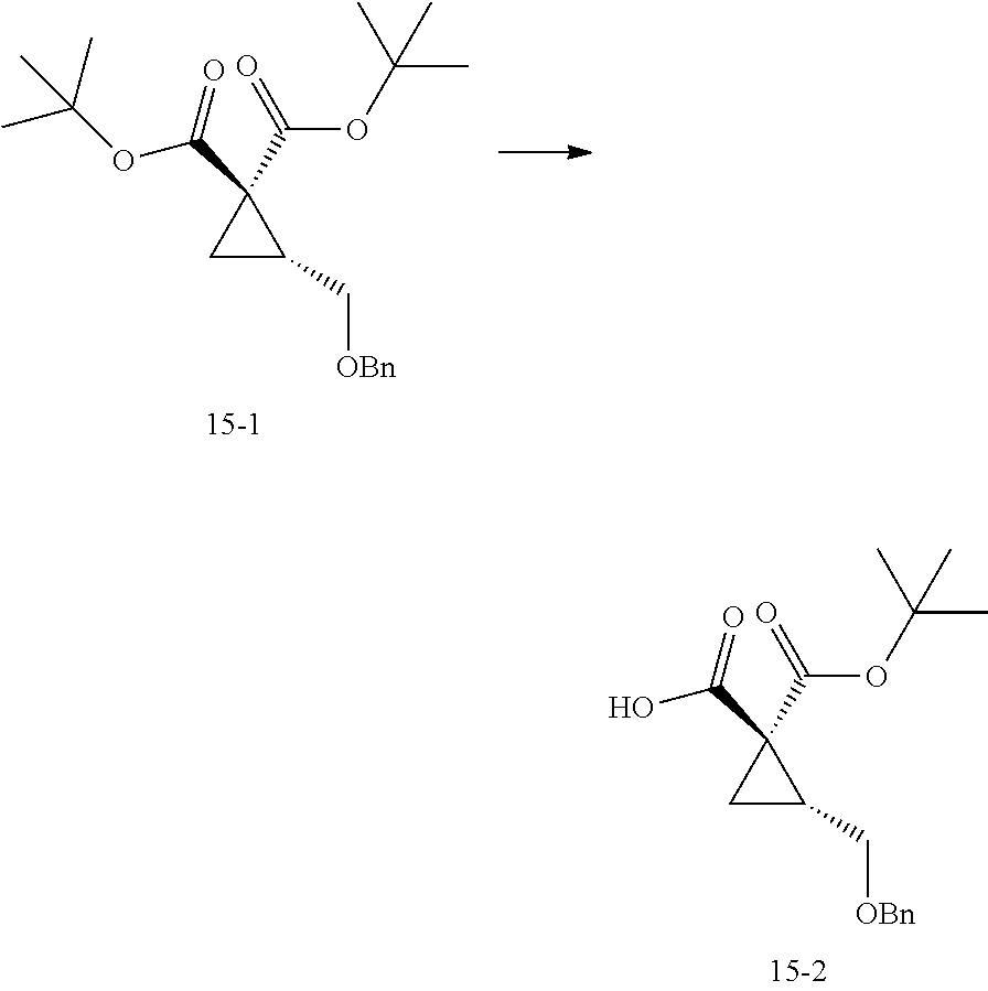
C1C(C[OBn])C1(C(=O)O)C(=O)OC(C)(C)C.C1C(C[OBn])C1(C(=O)OC(C)(C)C)C(=O)OC(C)(C)C
